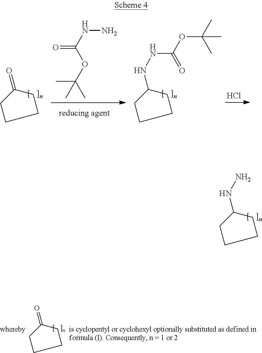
N(C1CCCC1)N.O=C1CCCC1.NNC(OC(C)(C)C)=O.O=C1CCCC1.N(C1CCCC1)NC(OC(C)(C)C)=O.Cl
